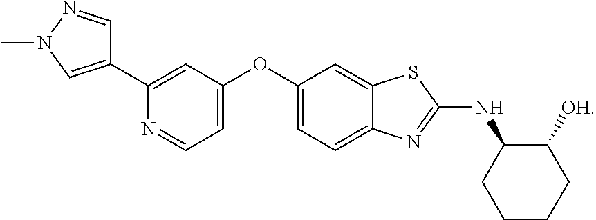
C1=C(OC2=CC=C3C(=C2)SC(NC2CCCCC2[OH])=N3)C=C(C2=CN(C)N=C2)N=C1
